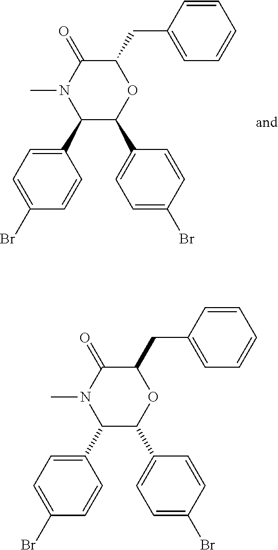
C1(C2=CC=C(Br)C=C2)C(C2=CC=C(Br)C=C2)OC(CC2=CC=CC=C2)C(=O)N1C.C1(C2=CC=C(Br)C=C2)C(C2=CC=C(Br)C=C2)OC(CC2=CC=CC=C2)C(=O)N1C
